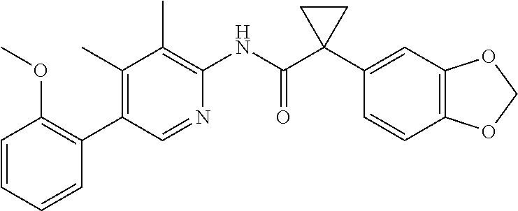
C1=CC=CC(C2=C(C)C(C)=C(NC(C3(C4=CC5=C(C=C4)OCO5)CC3)=O)N=C2)=C1OC
